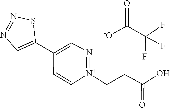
C(C(=O)O)C[N+]1=NC=C(C2=CN=NS2)C=C1.C(C(F)(F)F)([-O])=O
